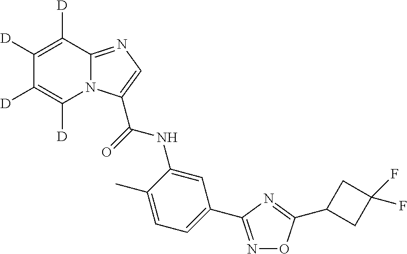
C1([D])=C([D])C2=NC=C(C(=O)NC3=CC(C4=NOC(C5CC(F)(F)C5)=N4)=CC=C3C)N2C([D])=C1[D]
